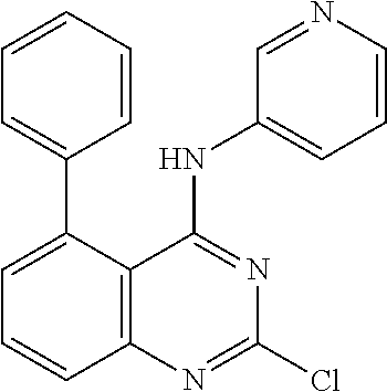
C1(C2=CC=CC3=C2C(NC2=CC=CN=C2)=NC(Cl)=N3)=CC=CC=C1
